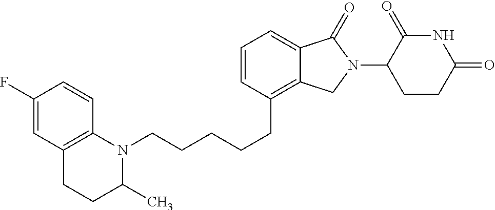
C12=C(C=C(F)C=C1)CCC(C)N2CCCCCC1=C2C(=CC=C1)C(=O)N(C1C(=O)NC(=O)CC1)C2
